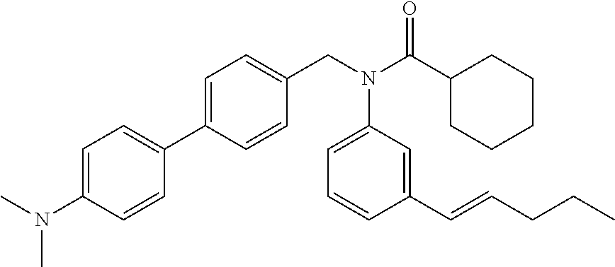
C1=C(N(C)C)C=CC(C2=CC=C(CN(C(C3CCCCC3)=O)C3=CC=CC(C=CCCC)=C3)C=C2)=C1
